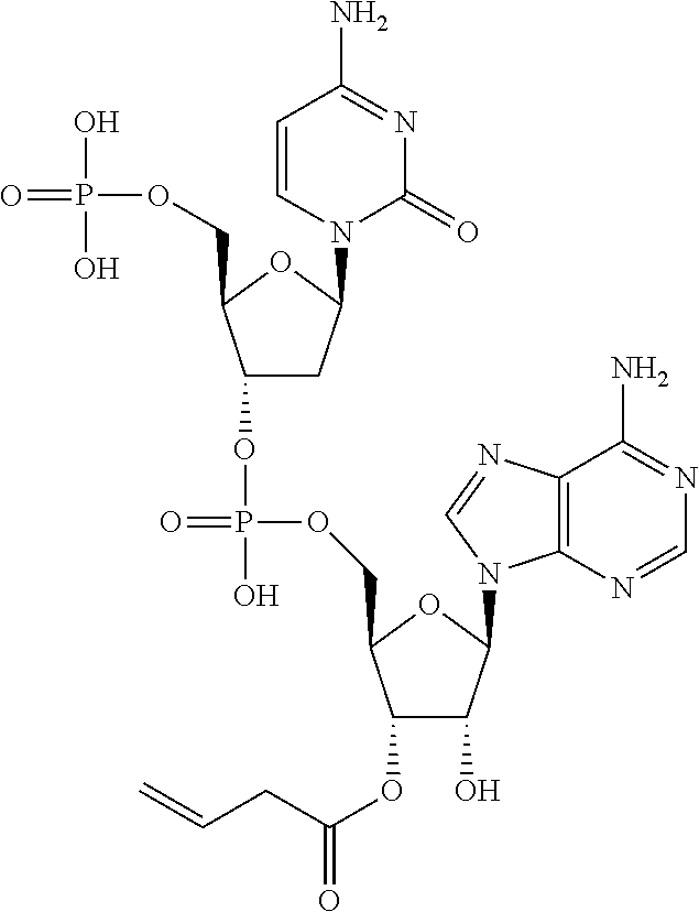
C1(OC(CC=C)=O)C(O)C(N2C3=C(N=C2)C(N)=NC=N3)OC1COP(=O)(O)OC1CC(N2C(=O)N=C(N)C=C2)OC1COP(=O)(O)O
